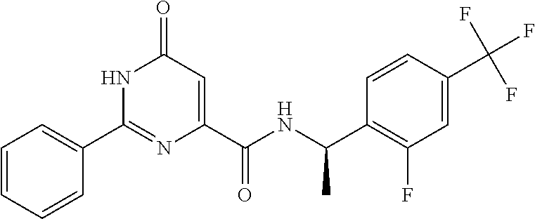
C1(=O)C=C(C(NC(C2=C(F)C=C(C(F)(F)F)C=C2)C)=O)N=C(C2=CC=CC=C2)N1
